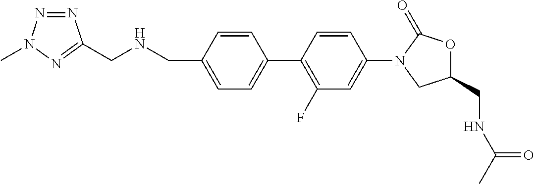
N(CC1=CC=C(C2=C(F)C=C(N3CC(CNC(C)=O)OC3=O)C=C2)C=C1)CC1=NN(C)N=N1
